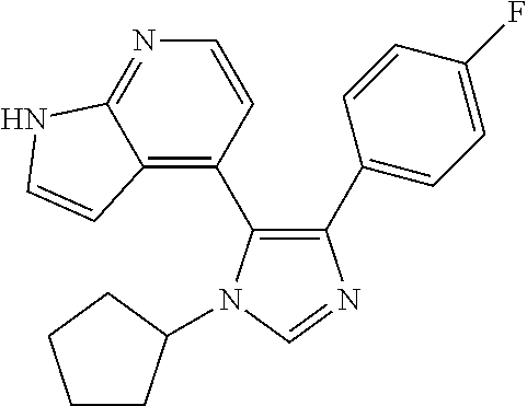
C1(C2=CC=C(F)C=C2)=C(C2=C3C(=NC=C2)NC=C3)N(C2CCCC2)C=N1
